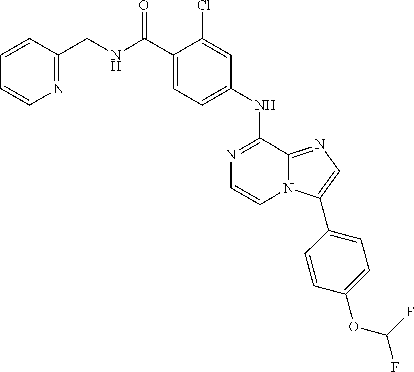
N(C(C1=CC=C(NC2=NC=CN3C2=NC=C3C2=CC=C(OC(F)F)C=C2)C=C1Cl)=O)CC1=NC=CC=C1
